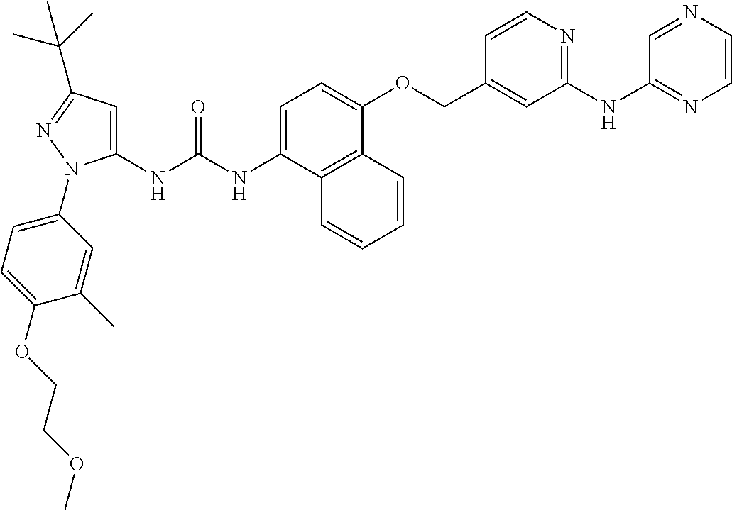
N(C(NC1=CC(C(C)(C)C)=NN1C1=CC=C(OCCOC)C(C)=C1)=O)C1=CC=C(OCC2=CC(NC3=NC=CN=C3)=NC=C2)C2=C1C=CC=C2
